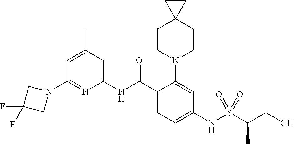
N1(C2=NC(NC(C3=CC=C(NS(C(CO)C)(=O)=O)C=C3N3CCC4(CC3)CC4)=O)=CC(C)=C2)CC(F)(F)C1
